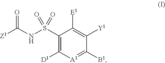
C1(S(NC([Z1])=O)(=O)=O)=C([D1])[A1]=C([B1])C([Y1])=C1[E1]
